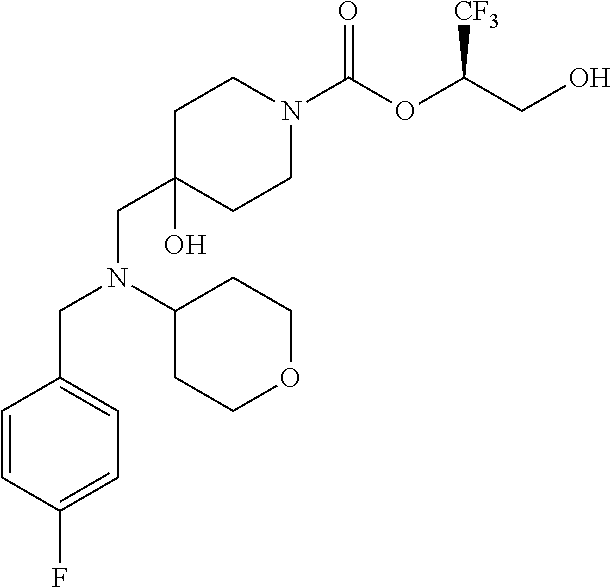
C1CN(C(OC(CO)[CF3])=O)CCC1(CN(CC1=CC=C(F)C=C1)C1CCOCC1)O
